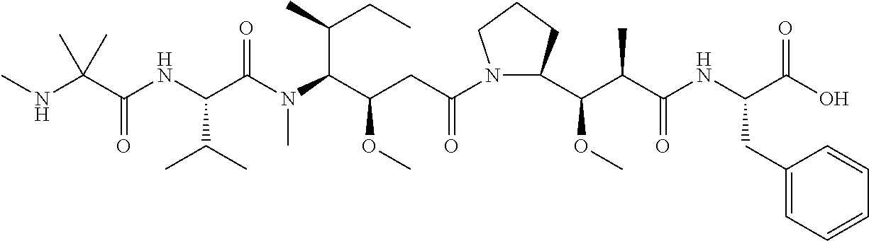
N(C(C(NC(C(N(C(C(CC(=O)N1C(C(C(C(NC(C(O)=O)CC2=CC=CC=C2)=O)C)OC)CCC1)OC)C(C)CC)C)=O)C(C)C)=O)(C)C)C
